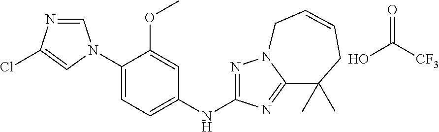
O=C([CF3])O.C1=NC(Cl)=CN1C1=CC=C(NC2=NN3C(=N2)C(C)(C)CC=CC3)C=C1OC
